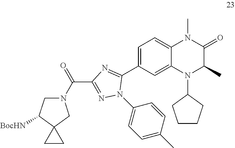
C1=C(C2=NC(C(=O)N3CC([BocHN])C4(C3)CC4)=NN2C2=CC=C(C)C=C2)C=C2C(=C1)N(C)C(=O)C(C)N2C1CCCC1
